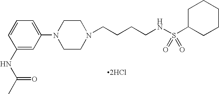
N1(CCCCNS(C2CCCCC2)(=O)=O)CCN(C2=CC=CC(NC(C)=O)=C2)CC1.[2HCl]
